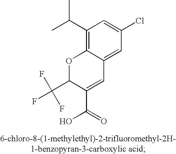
C1(C(C)C)=C2C(=CC(Cl)=C1)C=C(C(O)=O)C(C(F)(F)F)O2
